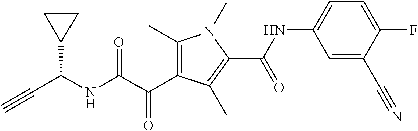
C1(C)=C(C(=O)C(=O)NC(C2CC2)C#C)C(C)=C(C(NC2=CC=C(F)C(C#N)=C2)=O)N1C
